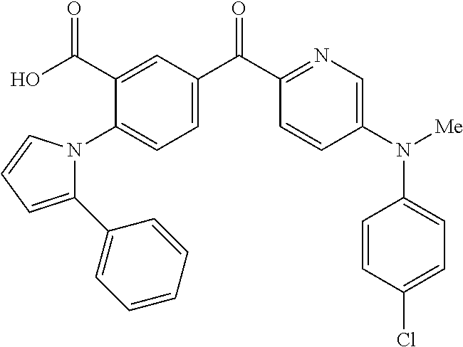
C1=CC(N([Me])C2=CC=C(Cl)C=C2)=CN=C1C(=O)C1=CC=C(N2C(C3=CC=CC=C3)=CC=C2)C(C(O)=O)=C1
